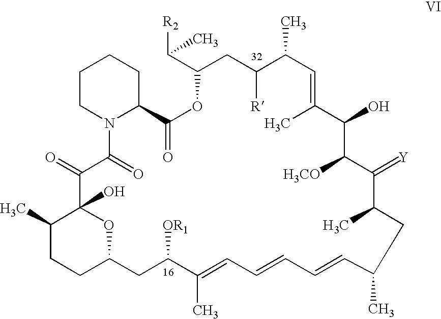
C1(O)C([H3CO])C(=[Y])C(C)CC(C)C=CC=CC=C(C)C([OR1])CC2CCC(C)C(O)(C(=O)C(=O)N3C(C(=O)OC(C([R2])C)CC([R])C(C)C=C1C)CCCC3)O2
